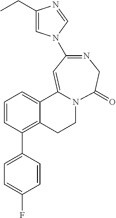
C1(CC)=CN(C2=NCC(=O)N3CCC4=C(C5=CC=C(F)C=C5)C=CC=C4C3=C2)C=N1
